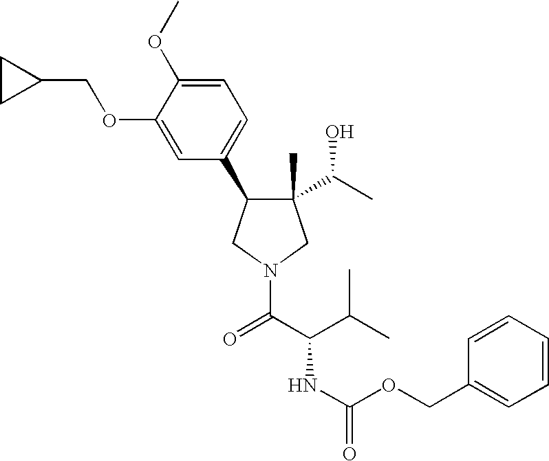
C1(C)(C(C)O)C(C2=CC=C(OC)C(OCC3CC3)=C2)CN(C(C(C(C)C)NC(OCC2=CC=CC=C2)=O)=O)C1
